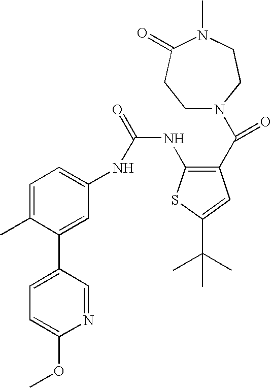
C1=C(C)C(C2=CC=C(OC)N=C2)=CC(NC(=O)NC2=C(C(=O)N3CCC(=O)N(C)CC3)C=C(C(C)(C)C)S2)=C1
